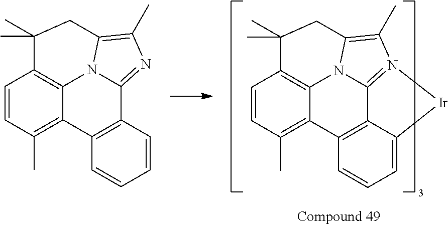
C1=CC(C)=C2C3=C1C(C)(C)CC1=C(C)N4=C(C5=C2C=CC=C5[Ir]4)N31.C1=CC(C)=C2C3=C1C(C)(C)CC1=C(C)N=C(C4=C2C=CC=C4)N31
